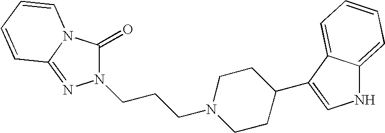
C(CCN1CCC(C2=CNC3=CC=CC=C32)CC1)N1C(=O)N2C(=N1)C=CC=C2
